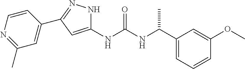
C1(NC(NC(C2=CC=CC(OC)=C2)C)=O)=CC(C2=CC(C)=NC=C2)=NN1
